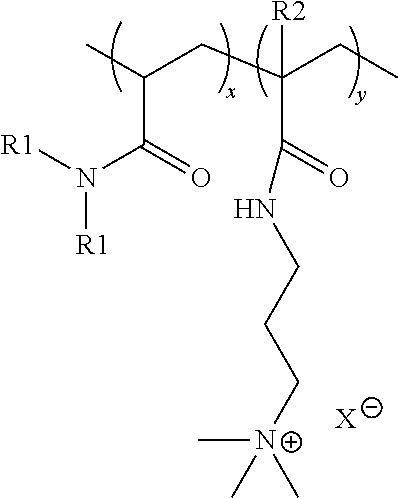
C(C(=O)N([R1])[R1])(C)CC(C(=O)NCCC[N+](C)(C)C)([R2])CC.[X]
